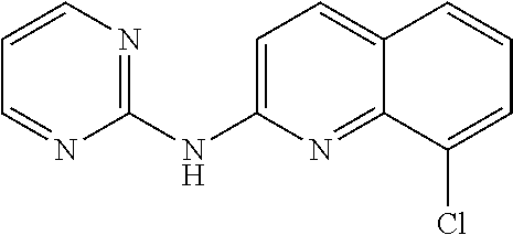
C1=CN=C(NC2=CC=C3C(=N2)C(Cl)=CC=C3)N=C1
